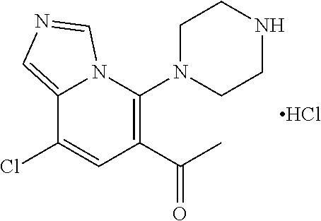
C12=CN=CN1C(N1CCNCC1)=C(C(C)=O)C=C2Cl.Cl
